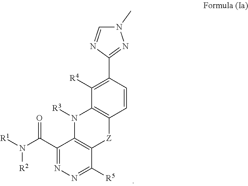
N1(C)C=NC(C2=C([R4])C3=C(C=C2)[Z]C2=C(N3[R3])C(C(N([R1])[R2])=O)=NN=C2[R5])=N1
